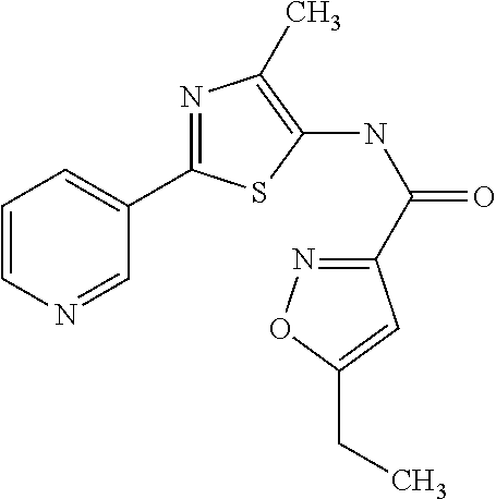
C1(NC(C2=NOC(CC)=C2)=O)=C(C)N=C(C2=CC=CN=C2)S1
